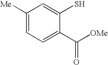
C1([Me])=CC=C(C([OMe])=O)C(S)=C1
